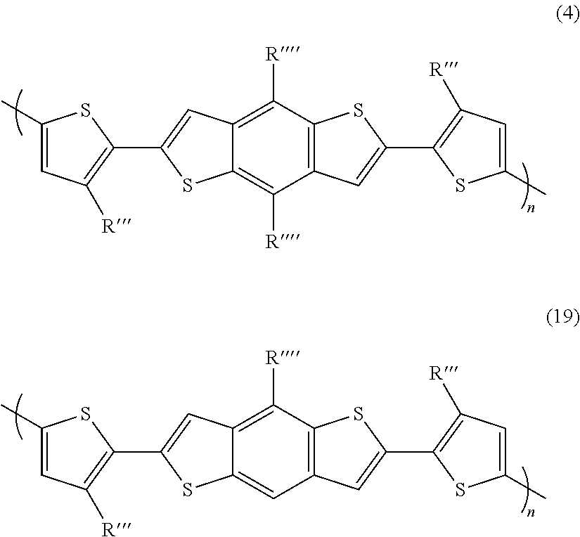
C12=C([R])C3=C(C([R])=C1SC(C1=C([R])C=C(C)S1)=C2)C=C(C1=C([R])C=C(C)S1)S3.C12=C([R])C3=C(C=C1SC(C1=C([R])C=C(C)S1)=C2)C=C(C1=C([R])C=C(C)S1)S3
